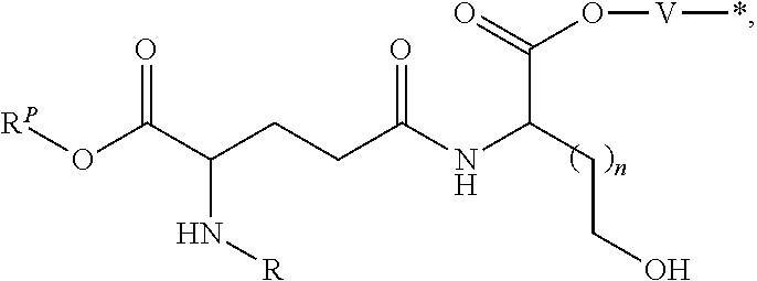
[RP]OC(C(CCC(NC(CCO)C(=O)O[V]*)=O)N[R])=O
